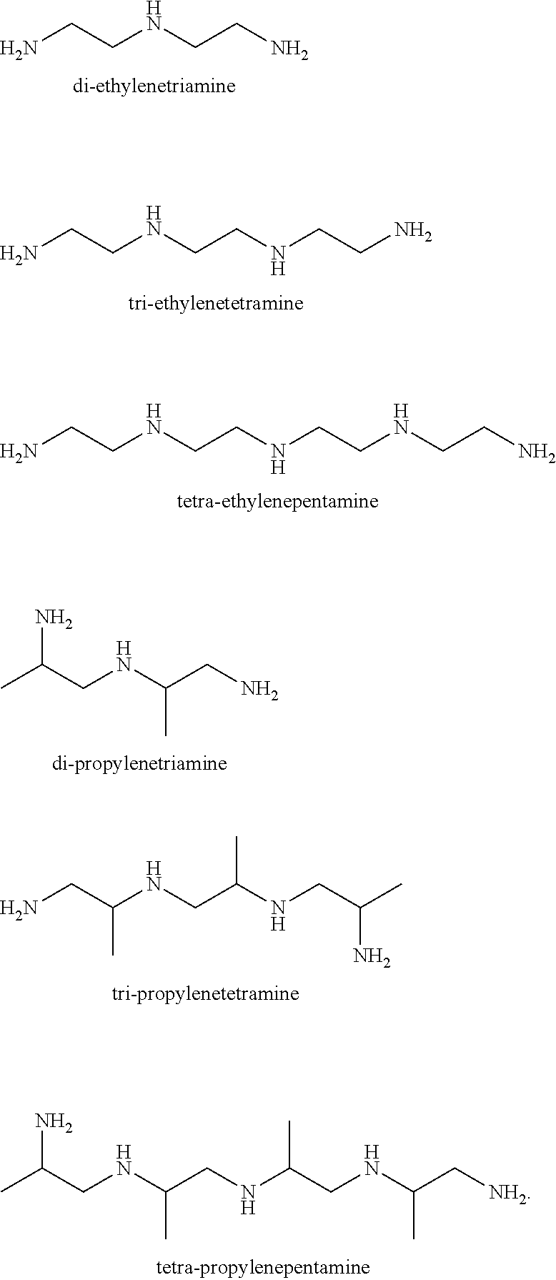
NCCNCCNCCN.NCCNCCN.NCCNCCNCCNCCN.CC(CNC(CN)C)N.NCC(NCC(NCC(C)N)C)C.CC(CNC(CNC(CNC(C[NH2])C)C)C)N
